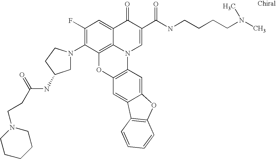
C1(F)=C(N2CC(NC(CCN3CCCCC3)=O)CC2)C2=C3C(=C1)C(=O)C(C(=O)NCCCCN(C)C)=CN3C1=C(O2)C=C2C(=C1)OC1=C2C=CC=C1
